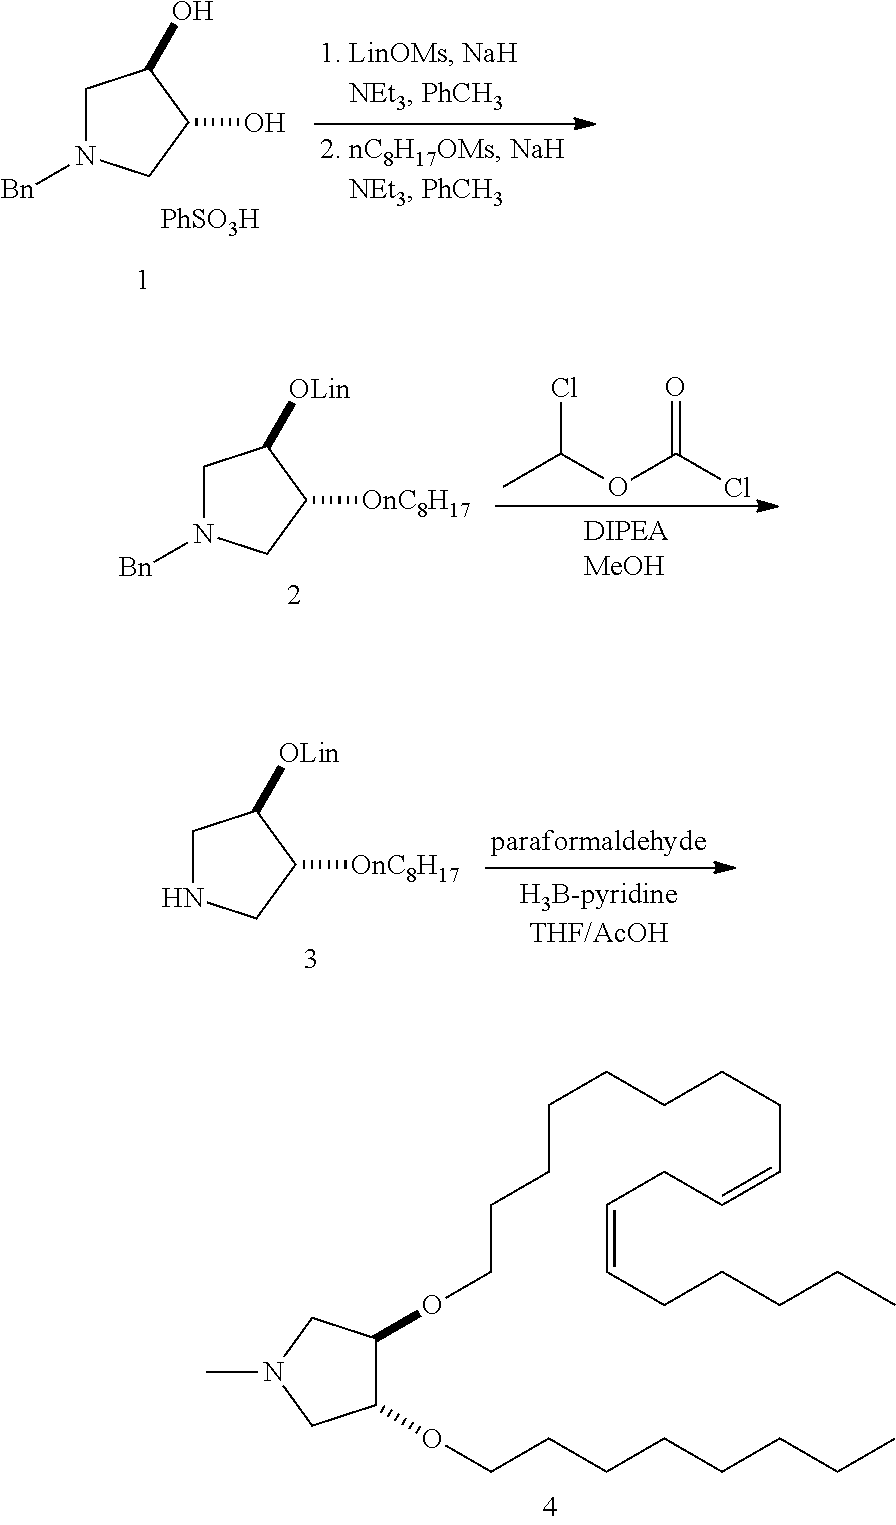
C1(OCCCCCCCC)C(OCCCCCCCCC=CCC=CCCCCC)CN(C)C1.C1NCC([OnC8H17])C1[OLin].C1N([Bn])CC([OnC8H17])C1[OLin].CC(OC(Cl)=O)Cl.C1N([Bn])CC(O)C1O.[PhSO3H]
